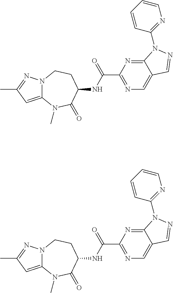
C12=CC(C)=NN1CCC(NC(C1=NC=C3C(=N1)N(C1=NC=CC=C1)N=C3)=O)C(=O)N2C.C12=CC(C)=NN1CCC(NC(C1=NC=C3C(=N1)N(C1=NC=CC=C1)N=C3)=O)C(=O)N2C
